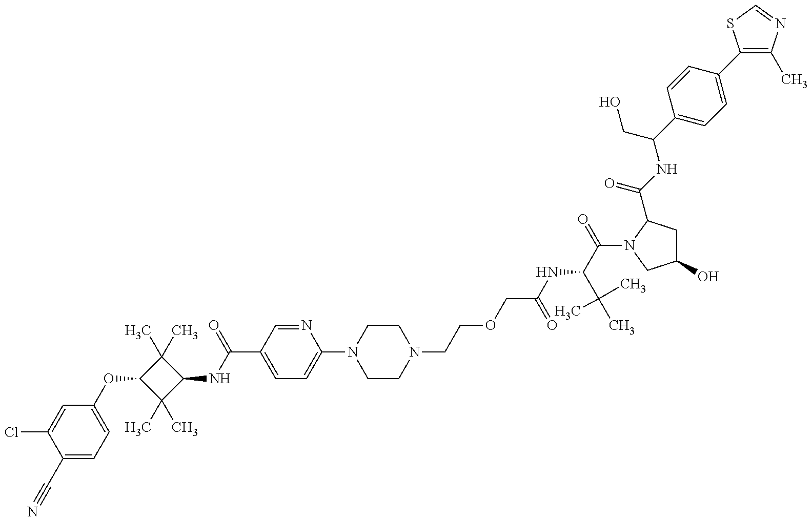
C1(C#N)=CC=C(OC2C(C)(C)C(NC(C3=CC=C(N4CCN(CCOCC(=O)NC(C(=O)N5C(C(NC(C6=CC=C(C7=C(C)N=CS7)C=C6)CO)=O)CC(O)C5)C(C)(C)C)CC4)N=C3)=O)C2(C)C)C=C1Cl
